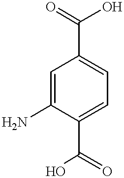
C1=C(N)C(C(O)=O)=CC=C1C(=O)O
